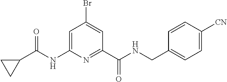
C1=C(NC(C2CC2)=O)N=C(C(NCC2=CC=C([CN])C=C2)=O)C=C1Br
